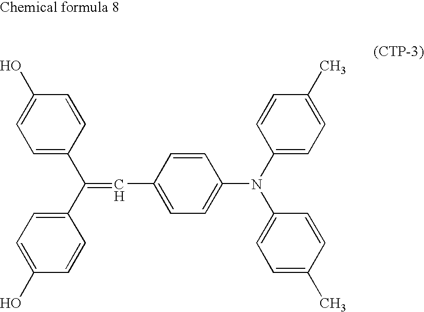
C1(C=C(C2=CC=C(O)C=C2)C2=CC=C(O)C=C2)=CC=C(N(C2=CC=C(C)C=C2)C2=CC=C(C)C=C2)C=C1
